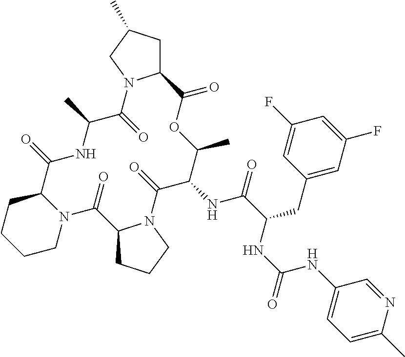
C12CC(C)CN1C(=O)C(C)NC(=O)C1CCCCN1C(=O)C1CCCN1C(=O)C(NC(=O)C(CC1=CC(F)=CC(F)=C1)NC(=O)NC1=CC=C(C)N=C1)C(C)OC2=O
